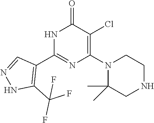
N1C(C2=C(C(F)(F)F)NN=C2)=NC(N2C(C)(C)CNCC2)=C(Cl)C1=O
